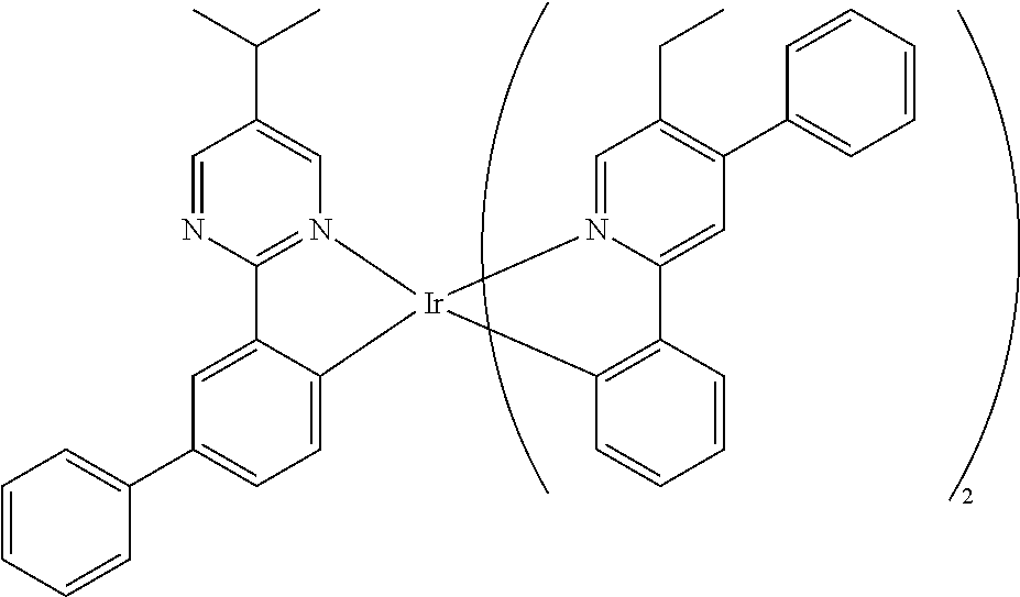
C12=N(C=C(C(C)C)C=N1)[Ir]1(C3=CC=C(C4=CC=CC=C4)C=C23)C2=C(C3=CC(C4=CC=CC=C4)=C(CC)C=N31)C=CC=C2
